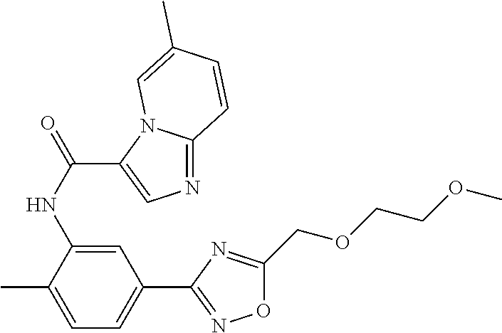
N1=C2N(C(C(NC3=CC(C4=NOC(COCCOC)=N4)=CC=C3C)=O)=C1)C=C(C)C=C2
